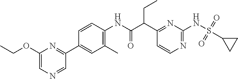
C1(C(C(NC2=C(C)C=C(C3=NC(OCC)=CN=C3)C=C2)=O)CC)=NC(NS(=O)(=O)C2CC2)=NC=C1
